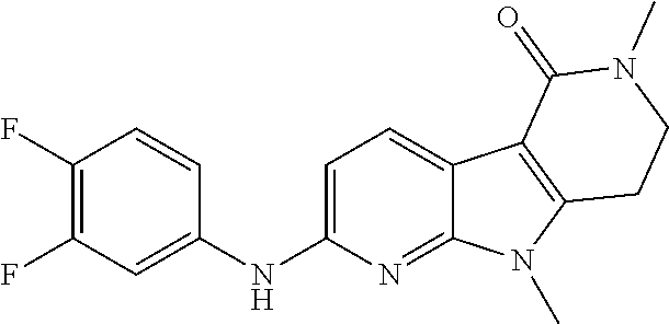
C1(NC2=CC=C3C(=N2)N(C)C2=C3C(=O)N(C)CC2)=CC(F)=C(F)C=C1
